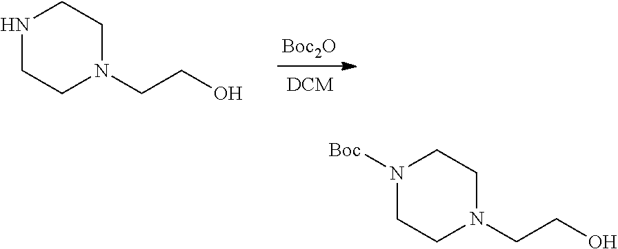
N1CCN(CCO)CC1.[Boc2O].N1([Boc])CCN(CCO)CC1
